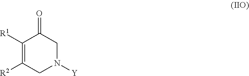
C1([R1])=C([R2])CN([Y])CC1=O
